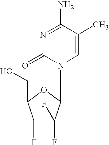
C1=C(C)C(N)=NC(=O)N1C1C(F)(F)C(F)C(CO)O1
